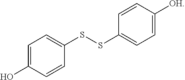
C1=C(O)C=CC(SSC2=CC=C([OH])C=C2)=C1
